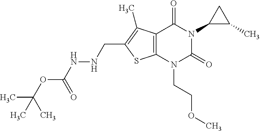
C12=C(N(CCOC)C(=O)N(C3C(C)C3)C1=O)SC(CNNC(OC(C)(C)C)=O)=C2C
